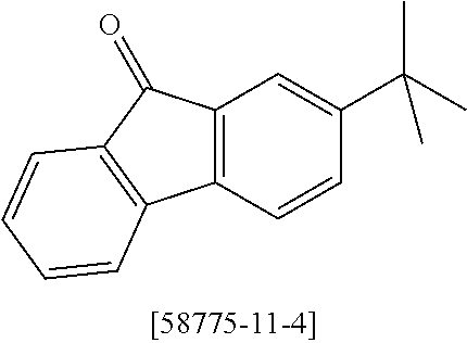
C12=C(C(=O)C3=C1C=CC=C3)C=C(C(C)(C)C)C=C2
